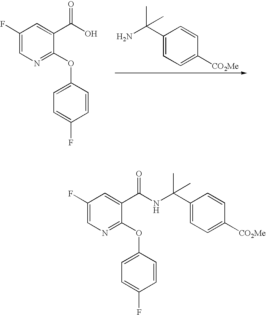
C1(C(N)(C)C)=CC=C([CO2Me])C=C1.C1(F)=CN=C(OC2=CC=C(F)C=C2)C(C(O)=O)=C1.C1(F)=CN=C(OC2=CC=C(F)C=C2)C(C(NC(C2=CC=C([CO2Me])C=C2)(C)C)=O)=C1
